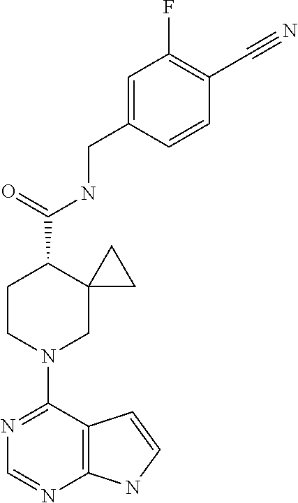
N1=C(N2CC3(C(C(=O)NCC4=CC(F)=C(C#N)C=C4)CC2)CC3)C2=C(N=C1)NC=C2
